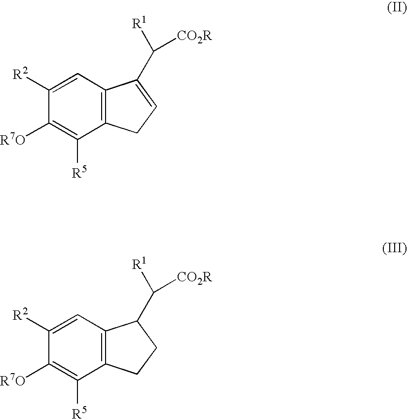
C1([R2])=CC2=C(C([R5])=C1[R7O])CC=C2C([R1])[CO2R].C1([R2])=CC2=C(C([R5])=C1[R7O])CCC2C([R1])[CO2R]
